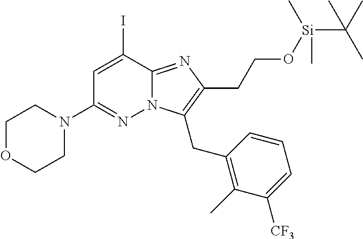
C1OCCN(C2=NN3C(=NC(CCO[Si](C)(C)C(C)(C)C)=C3CC3=C(C)C([CF3])=CC=C3)C(I)=C2)C1
